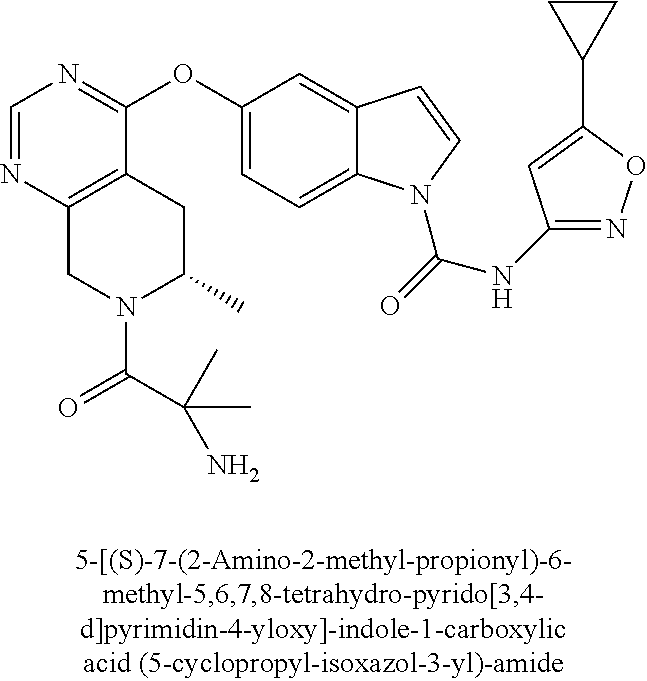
C1=NC2=C(C(OC3=CC=C4C(=C3)C=CN4C(=O)NC3=NOC(C4CC4)=C3)=N1)CC(C)N(C(C(N)(C)C)=O)C2
